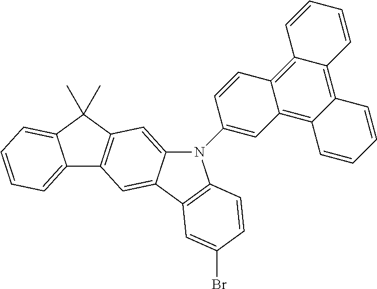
C12=CC=CC=C1C(C)(C)C1=C2C=C2C(=C1)N(C1=CC3=C4C(=C5C(=C3C=C1)C=CC=C5)C=CC=C4)C1=C2C=C(Br)C=C1
